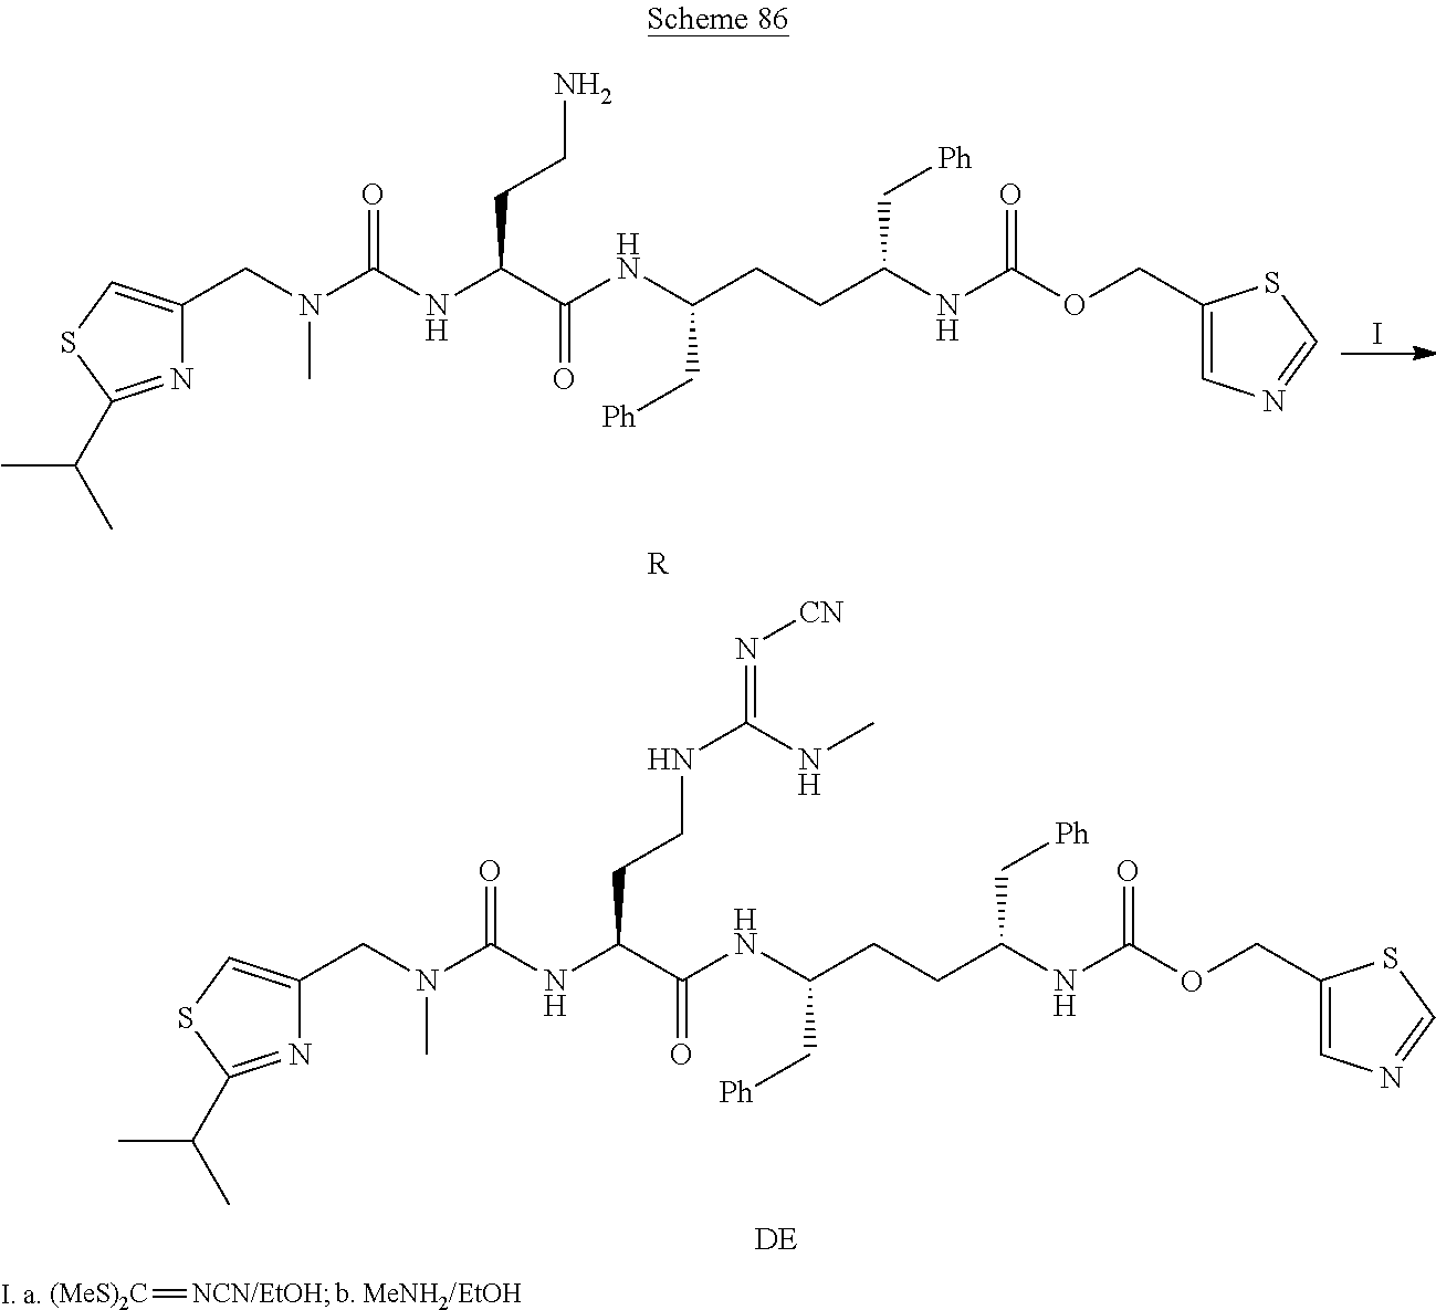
I.N1=C(C(C)C)SC=C1CN(C(NC(C(NC(CCC(NC(OCC1=CN=CS1)=O)C[Ph])C[Ph])=O)CCN)=O)C.[R].N1=C(C(C)C)SC=C1CN(C(NC(C(NC(CCC(NC(OCC1=CN=CS1)=O)C[Ph])C[Ph])=O)CCNC(NC)=N[CN])=O)C.[DE].[(MeS)2C]=[NCN/EtOH].[I. a].[b. MeNH2/EtOH]
